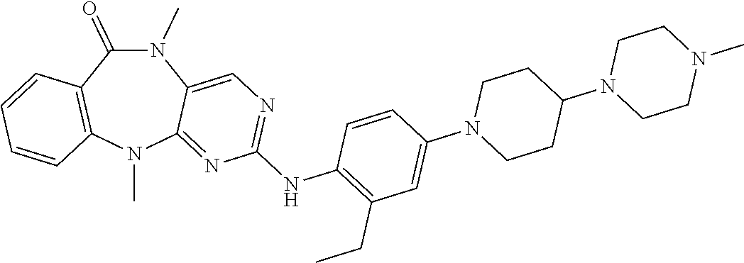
N1(C)C(=O)C2=C(N(C)C3=NC(NC4=C(CC)C=C(N5CCC(N6CCN(C)CC6)CC5)C=C4)=NC=C13)C=CC=C2
